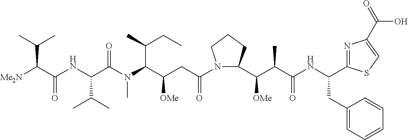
N1(C(CC(C(N(C)C(C(NC(C([Me2N])C(C)C)=O)C(C)C)=O)C(C)CC)[OMe])=O)C(C(C(C(NC(CC2=CC=CC=C2)C2=NC(C(O)=O)=CS2)=O)C)[OMe])CCC1
